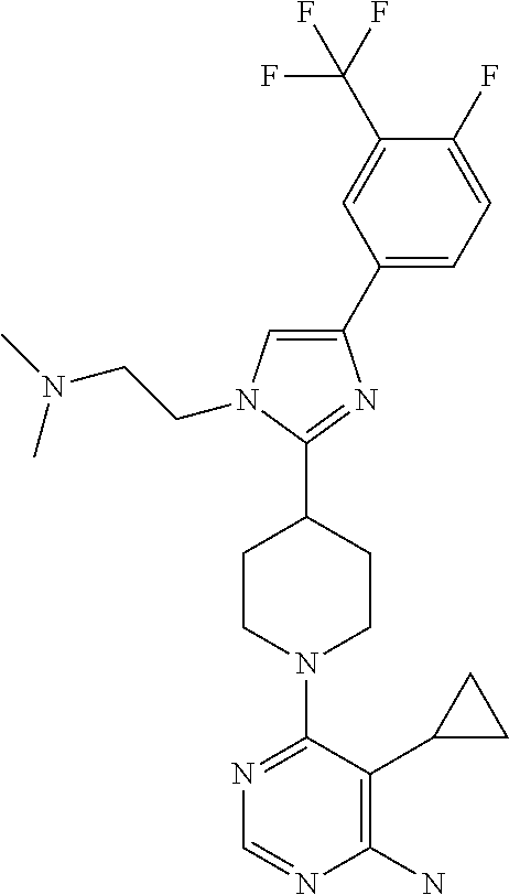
C1(F)=CC=C(C2=CN(CCN(C)C)C(C3CCN(C4=NC=NC(N)=C4C4CC4)CC3)=N2)C=C1C(F)(F)F
